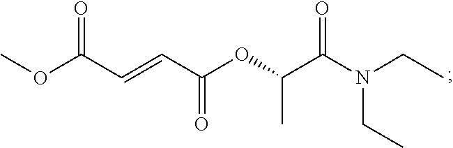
COC(C=CC(OC(C(N(CC)CC)=O)C)=O)=O
